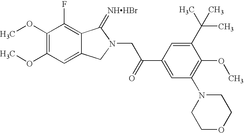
COC1=C(OC)C=C2C(=C1F)C(=[NHHBr])N(CC(C1=CC(N3CCOCC3)=C(OC)C(C(C)(C)C)=C1)=O)C2
